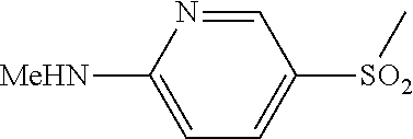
[SO2](C1=CC=C([NHMe])N=C1)C
